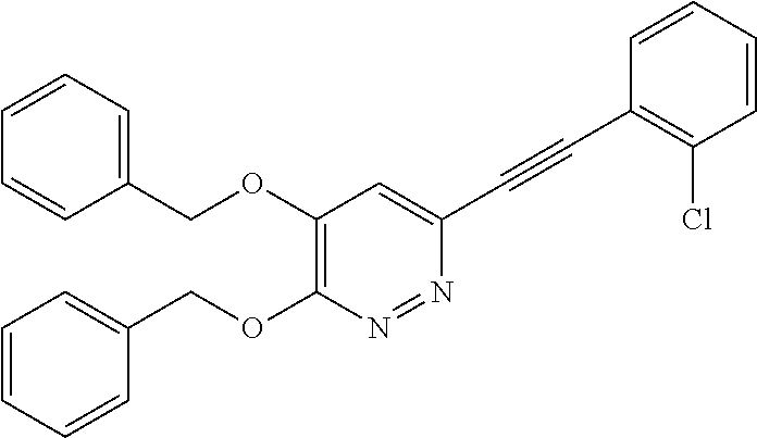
C1(OCC2=CC=CC=C2)=C(OCC2=CC=CC=C2)N=NC(C#CC2=C(Cl)C=CC=C2)=C1
